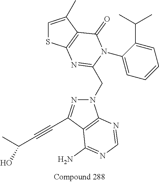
C1=C(C)C2=C(S1)N=C(CN1N=C(C#CC(C)O)C3=C1N=CN=C3N)N(C1=CC=CC=C1C(C)C)C2=O
